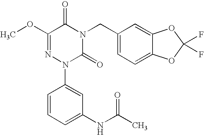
O(C1=NN(C2=CC(NC(C)=O)=CC=C2)C(=O)N(CC2=CC=C3C(=C2)OC(F)(F)O3)C1=O)C
